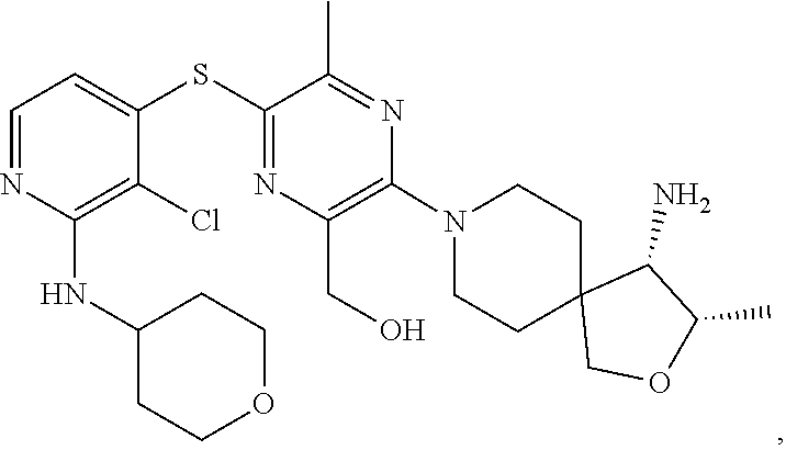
C1CN(C2=C(CO)N=C(SC3=CC=NC(NC4CCOCC4)=C3Cl)C(C)=N2)CCC12COC(C)C2N
